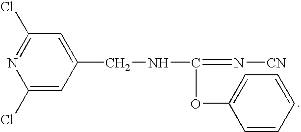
C1(Cl)=CC(CNC(=N[CN])OC2=CC=CC=C2)=CC(Cl)=N1
